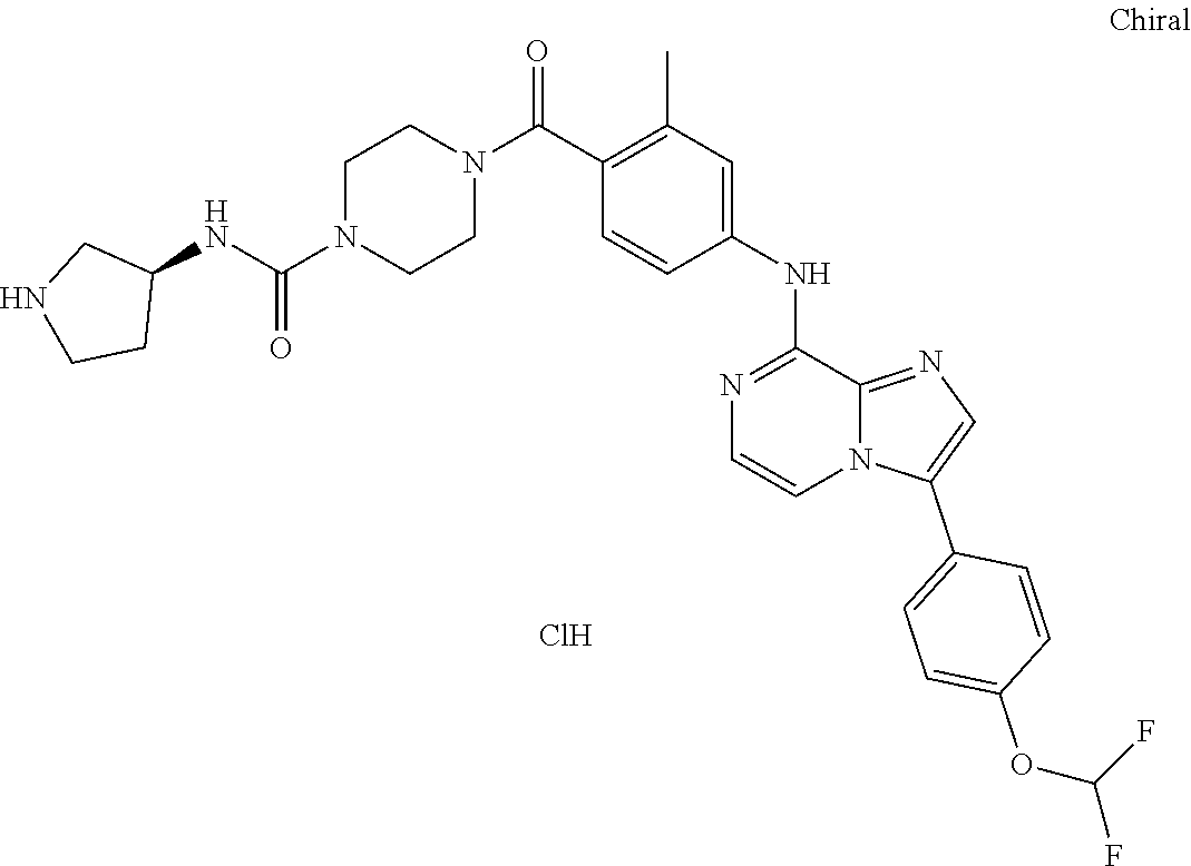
C1(C(N2CCN(C(=O)NC3CNCC3)CC2)=O)=C(C)C=C(NC2=NC=CN3C2=NC=C3C2=CC=C(OC(F)F)C=C2)C=C1.Cl
